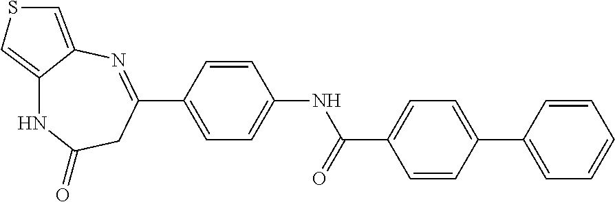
C1=C(C2=NC3=CSC=C3NC(=O)C2)C=CC(NC(C2=CC=C(C3=CC=CC=C3)C=C2)=O)=C1
